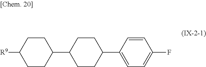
[R9]C1CCC(C2CCC(C3=CC=C(F)C=C3)CC2)CC1
